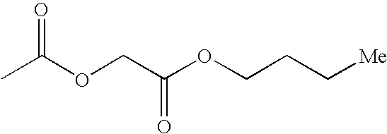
O(C(C)=O)CC(OCCC[Me])=O
